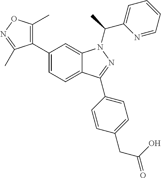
C12=CC=C(C3=C(C)ON=C3C)C=C1N(C(C1=CC=CC=N1)C)N=C2C1=CC=C(CC(=O)O)C=C1
